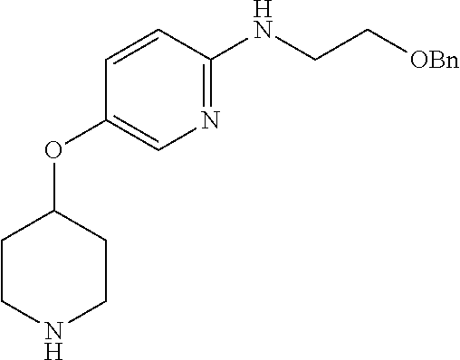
N1=C(NCC[OBn])C=CC(OC2CCNCC2)=C1
